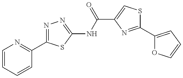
C1=CC=CC(C2=NN=C(NC(C3=CSC(C4=CC=CO4)=N3)=O)S2)=N1
